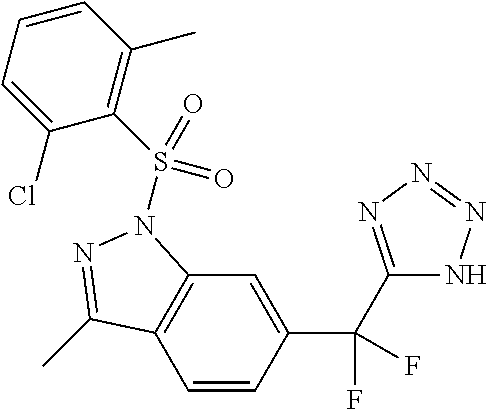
C1=CC(C(F)(C2=NN=NN2)F)=CC2=C1C(C)=NN2S(C1=C(C)C=CC=C1Cl)(=O)=O
